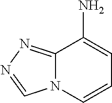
C12=NN=CN1C=CC=C2N
